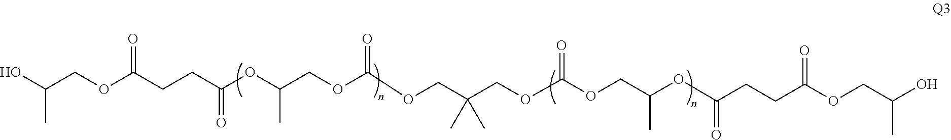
O(C(COC(OCC(COC(OCC(OC(=O)CCC(=O)OCC(C)O)C)=O)(C)C)=O)C)C(=O)CCC(=O)OCC(C)O
